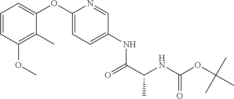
C1=CC(OC)=C(C)C(OC2=CC=C(NC(C(C)NC(=O)OC(C)(C)C)=O)C=N2)=C1
